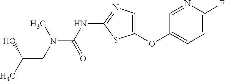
O(C1=CN=C(NC(=O)N(C)CC(O)C)S1)C1=CC=C(F)N=C1
